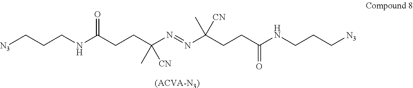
[N3]CCCNC(CCC(N=NC(CCC(NCCC[N3])=O)(C)[CN])(C)[CN])=O.[(ACVA-N3)]
